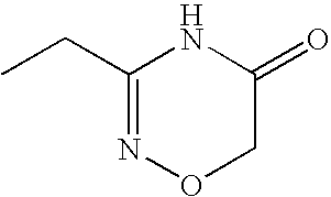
C1(CC)=NOCC(=O)N1
